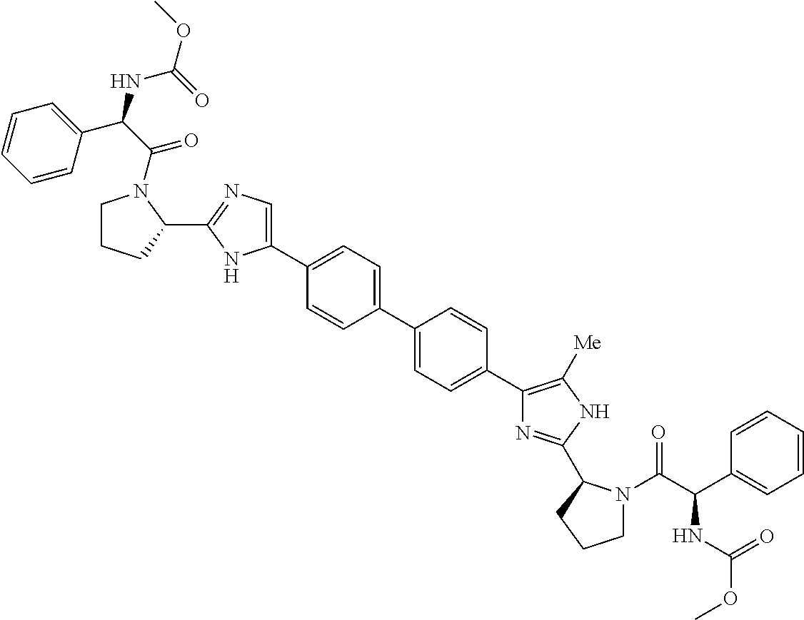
C1=C(C2=CC=C(C3=C([Me])NC(C4N(C(=O)C(NC(OC)=O)C5=CC=CC=C5)CCC4)=N3)C=C2)C=CC(C2=CN=C(C3N(C(=O)C(C4=CC=CC=C4)NC(OC)=O)CCC3)N2)=C1
